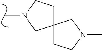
CN1CCC2(C1)CCN(C)C2
